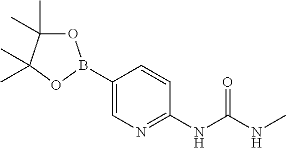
C1(B2OC(C)(C)C(C)(C)O2)=CN=C(NC(NC)=O)C=C1
